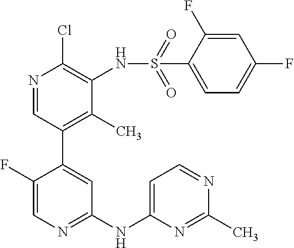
C1(NC2=CC=NC(C)=N2)=NC=C(F)C(C2=C(C)C(NS(C3=CC=C(F)C=C3F)(=O)=O)=C(Cl)N=C2)=C1
